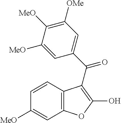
C12=C(C=CC([MeO])=C1)C(C(C1=CC([OMe])=C([MeO])C([MeO])=C1)=O)=C(O)O2
